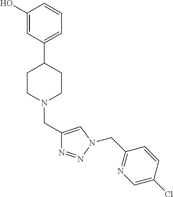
C1(O)=CC(C2CCN(CC3=CN(CC4=NC=C(Cl)C=C4)N=N3)CC2)=CC=C1
